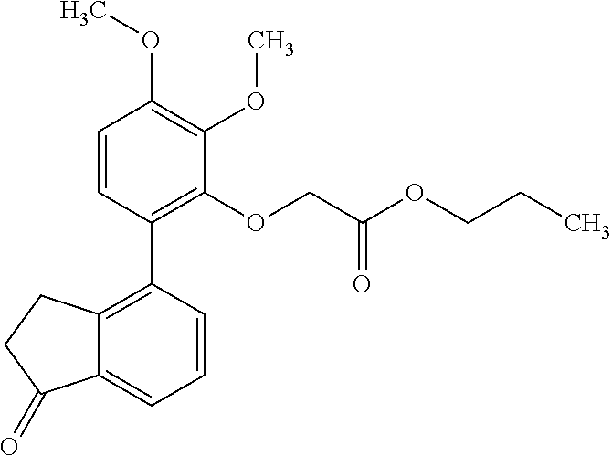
C12=C(C3=C(OCC(OCCC)=O)C(OC)=C(OC)C=C3)C=CC=C1C(=O)CC2
